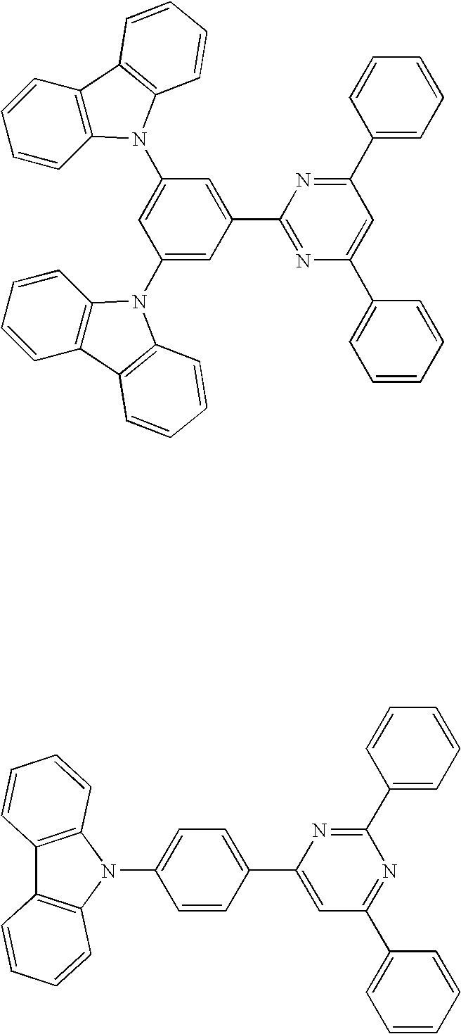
C1(N2C3=C(C=CC=C3)C3=C2C=CC=C3)=CC(C2=NC(C3=CC=CC=C3)=CC(C3=CC=CC=C3)=N2)=CC(N2C3=C(C=CC=C3)C3=C2C=CC=C3)=C1.C1=CC(C2=CC(C3=CC=CC=C3)=NC(C3=CC=CC=C3)=N2)=CC=C1N1C2=C(C3=C1C=CC=C3)C=CC=C2
